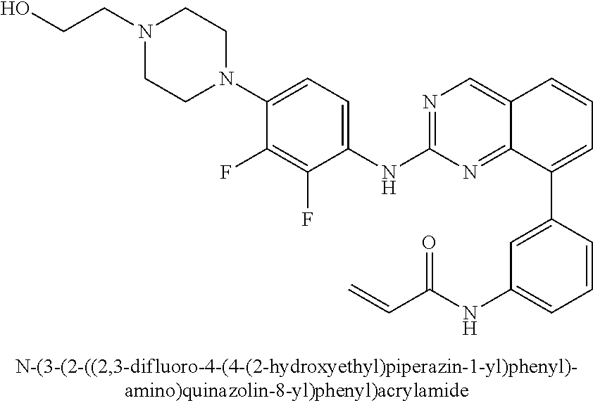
C12=CN=C(NC3=CC=C(N4CCN(CCO)CC4)C(F)=C3F)N=C1C(C1=CC(NC(C=C)=O)=CC=C1)=CC=C2
